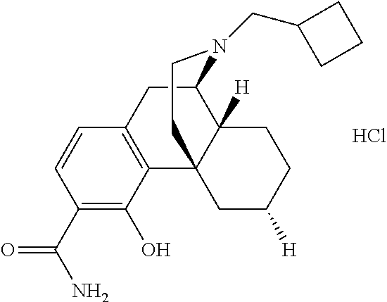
C12CC3=C(C4(C1([H])CCC([H])C4)CCN2CC1CCC1)C(O)=C(C(N)=O)C=C3.Cl
